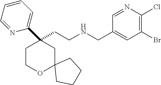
C(CNCC1=CC(Br)=C(Cl)N=C1)C1(C2=CC=CC=N2)CCOC2(C1)CCCC2
